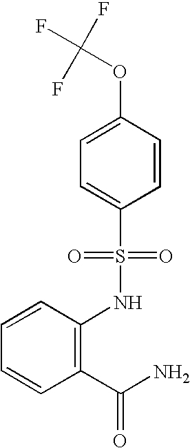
C1=C(OC(F)(F)F)C=CC(S(NC2=C(C(=O)N)C=CC=C2)(=O)=O)=C1
